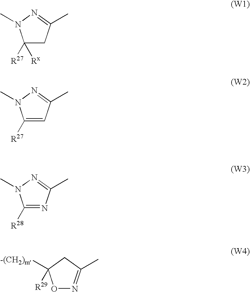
C1([R27])([Rx])CC(C)=NN1C.C1([R27])=CC(C)=NN1C.C1([R28])=NC(C)=NN1C.O1N=C(C)CC1([-(CH2)m])[R29]
